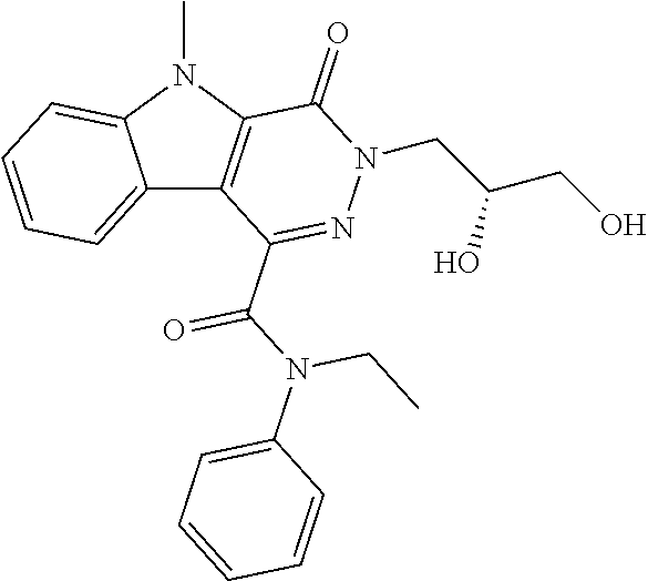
C12=CC=CC=C1N(C)C1=C2C(C(N(C2=CC=CC=C2)CC)=O)=NN(CC(CO)O)C1=O
